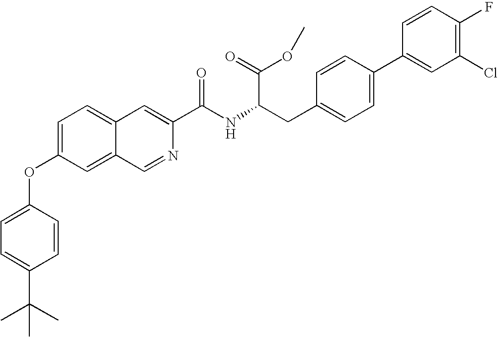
C1=C(OC2=CC=C(C(C)(C)C)C=C2)C=C2C(=C1)C=C(C(NC(CC1=CC=C(C3=CC(Cl)=C(F)C=C3)C=C1)C(OC)=O)=O)N=C2
